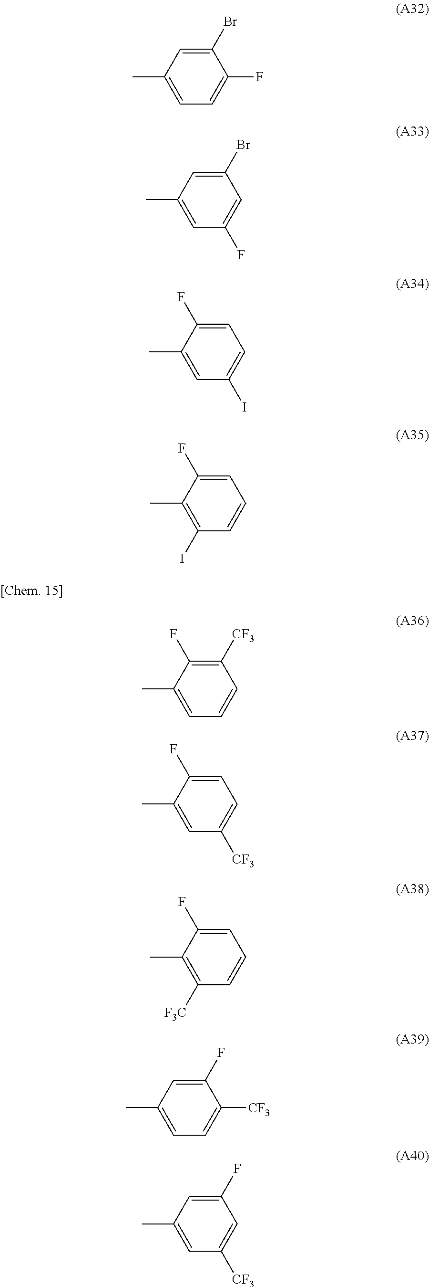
C1(Br)=CC(C)=CC=C1F.C1(Br)=CC(C)=CC(F)=C1.C1=C(F)C(C)=CC(I)=C1.C1=C(F)C(C)=C(I)C=C1.C1([CF3])=C(F)C(C)=CC=C1.C1=C(F)C(C)=CC([CF3])=C1.C1=C(F)C(C)=C([F3C])C=C1.C1(F)=CC(C)=CC=C1[CF3].C1(F)=CC(C)=CC([CF3])=C1
